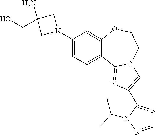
C1(N2CC(CO)(N)C2)=CC=C2C(=C1)OCCN1C2=NC(C2=NC=NN2C(C)C)=C1
